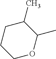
C1OC(C)C(C)CC1
